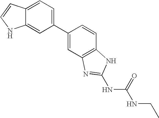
C1=C2C(=CC(C3=CC4=C(C=C3)NC(NC(=O)NCC)=N4)=C1)NC=C2
